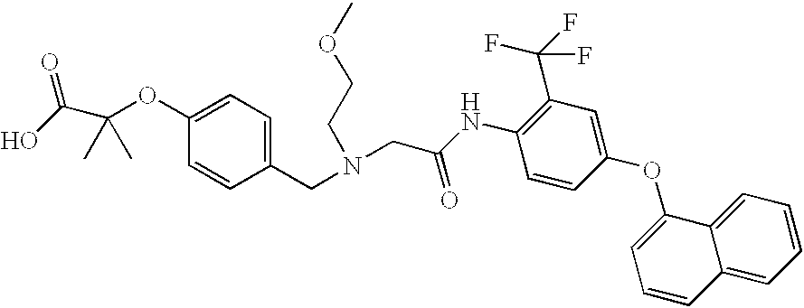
C1(CN(CC(NC2=C(C(F)(F)F)C=C(OC3=CC=CC4=CC=CC=C34)C=C2)=O)CCOC)=CC=C(OC(C(O)=O)(C)C)C=C1
